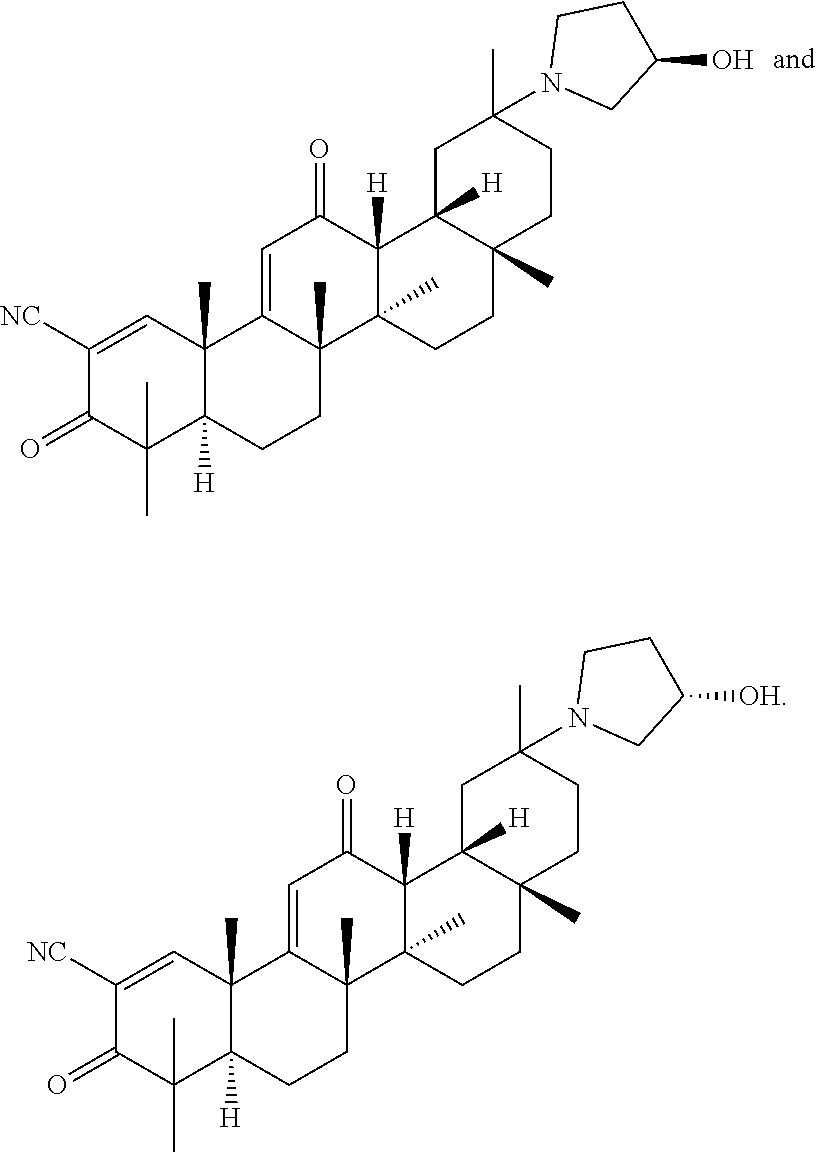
C1([NC])=CC2(C)C([H])(C(C)(C)C1=O)CCC1(C)C2=CC(=O)C2([H])C1(C)CCC1(C)C2([H])CC(C)(N2CC(O)CC2)CC1.C1([NC])=CC2(C)C([H])(C(C)(C)C1=O)CCC1(C)C2=CC(=O)C2([H])C1(C)CCC1(C)C2([H])CC(C)(N2CC([OH])CC2)CC1
